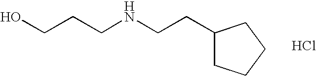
C(CCNCCC1CCCC1)O.Cl
